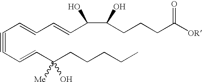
C(#CC=CC(CCCCC)([Me])O)C=CC=CC(C(CCCC([OR])=O)O)O
